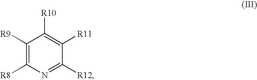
C1([R9])=C([R8])N=C([R12])C([R11])=C1[R10]
